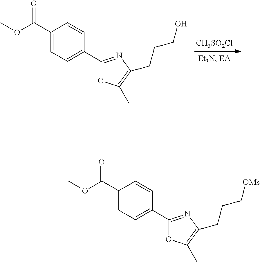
C1(C(OC)=O)=CC=C(C2=NC(CCCO)=C(C)O2)C=C1.[CH3SO2Cl].C1(C(OC)=O)=CC=C(C2=NC(CCC[OMs])=C(C)O2)C=C1
